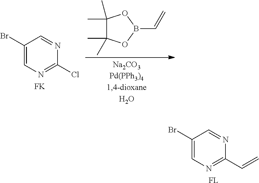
C1(C)(C)C(C)(C)OB(C=C)O1.C1(Br)=CN=C(Cl)N=C1.[FK].C1(Br)=CN=C(C=C)N=C1.[FL]
